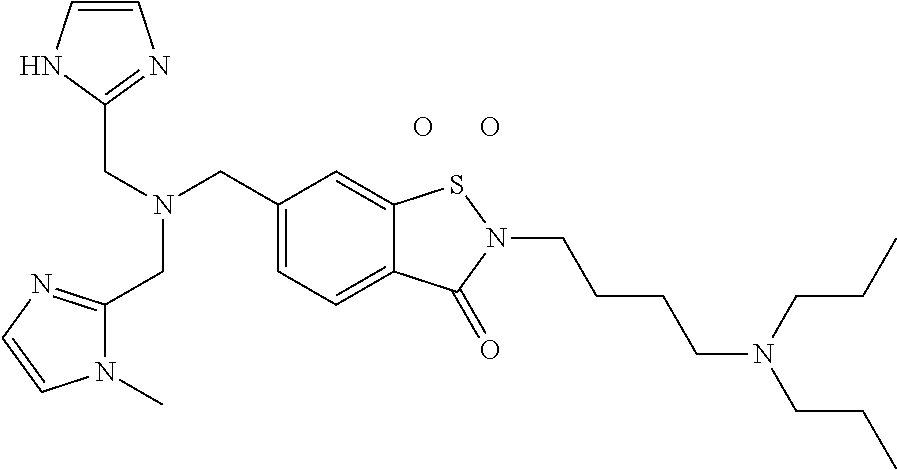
C(N(CC1=CC=C2C(=C1)SN(CCCCN(CCC)CCC)C2=O)CC1=NC=CN1)C1=NC=CN1C.O.O
